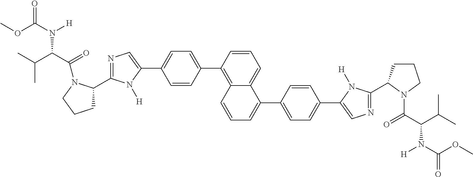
COC(N([H])C(C(=O)N1C(C2=NC=C(C3=CC=C(C4=C5C(=CC=C4)C(C4=CC=C(C6=CN=C(C7CCCN7C(=O)C(N([H])C(=O)OC)C(C)C)N6[H])C=C4)=CC=C5)C=C3)N2[H])CCC1)C(C)C)=O
